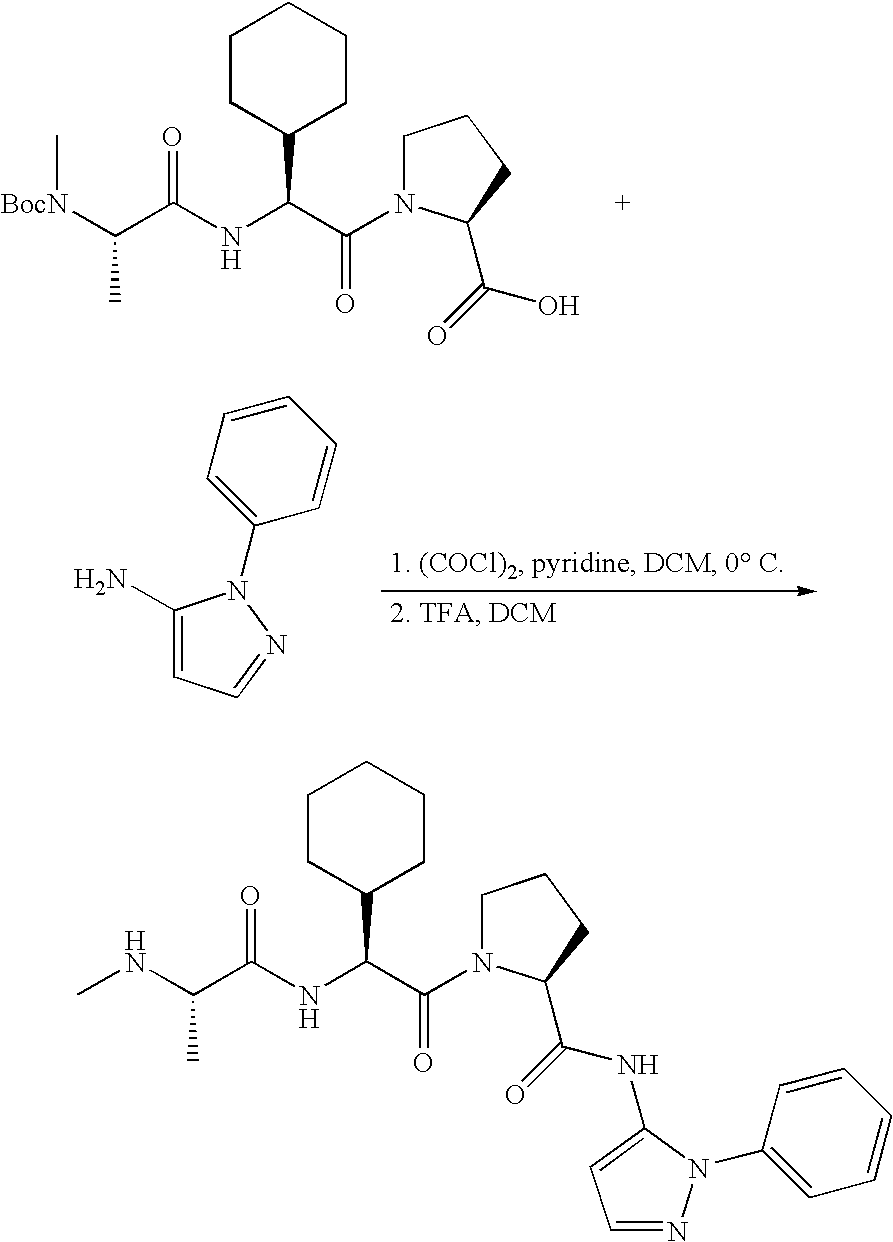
[BocN](C(C(NC(C(N1CCCC1C(=O)O)=O)C1CCCCC1)=O)C)C.C1(N)=CC=NN1C1=CC=CC=C1.N(C(C(NC(C(N1CCCC1C(=O)NC1=CC=NN1C1=CC=CC=C1)=O)C1CCCCC1)=O)C)C
